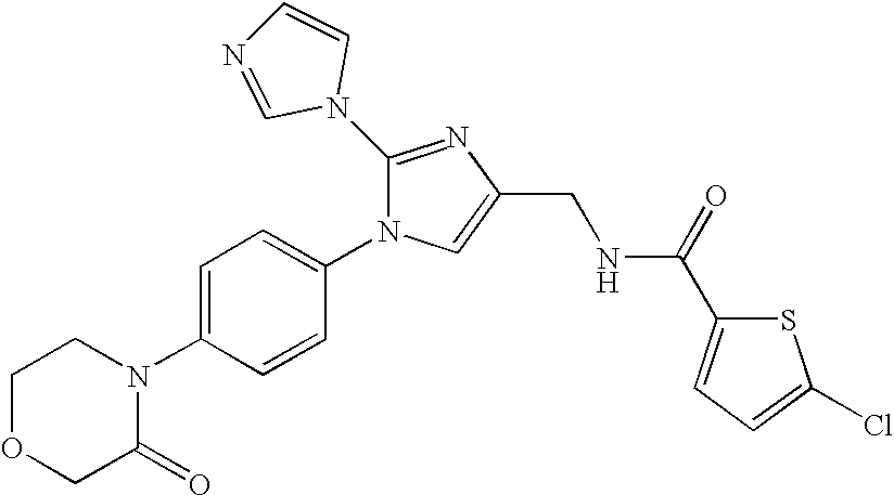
C1OCC(=O)N(C2=CC=C(N3C(N4C=CN=C4)=NC(CNC(C4=CC=C(Cl)S4)=O)=C3)C=C2)C1
